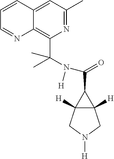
C12([H])C([H])(CN([H])C1)C2C(=O)N(C(C)(C1=C2C(=CC(C)=N1)C=CC=N2)C)[H]
